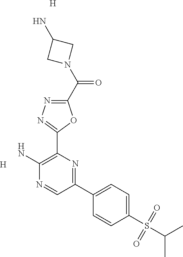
[H].NC1=C(C2=NN=C(C(N3CC(N)C3)=O)O2)N=C(C2=CC=C(S(C(C)C)(=O)=O)C=C2)C=N1.[H]
